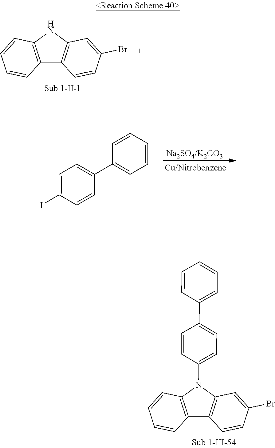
C12=C(NC3=C1C=CC(Br)=C3)C=CC=C2.C1=C(I)C=CC(C2=CC=CC=C2)=C1.C12=C(C=CC=C1)N(C1=CC=C(C3=CC=CC=C3)C=C1)C1=C2C=CC(Br)=C1
